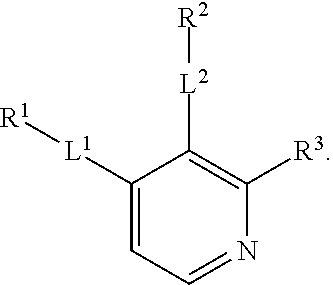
C1([L1][R1])=CC=NC([R3])=C1[L2][R2]
